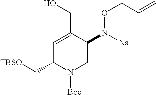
C1=C(CO)C(N([Ns])OCC=C)CN([Boc])C1C[TBSO]
